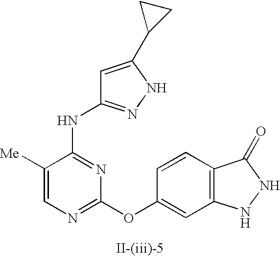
C1([Me])=CN=C(OC2=CC3=C(C=C2)C(=O)NN3)N=C1NC1=NNC(C2CC2)=C1
